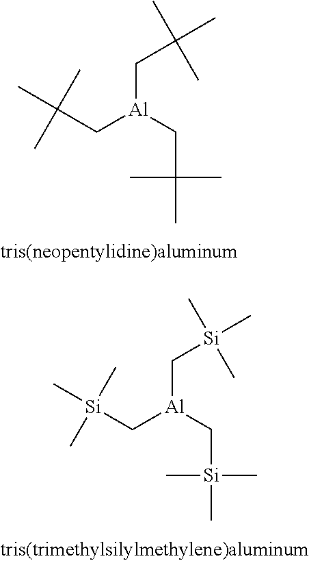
CC(C[Al](CC(C)(C)C)CC(C)(C)C)(C)C.C[Si](C[Al](C[Si](C)(C)C)C[Si](C)(C)C)(C)C
